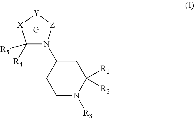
[R4]C1([R5])N(C2CC([R1])([R2])N([R3])CC2)[Z][Y][X]1.[G]
